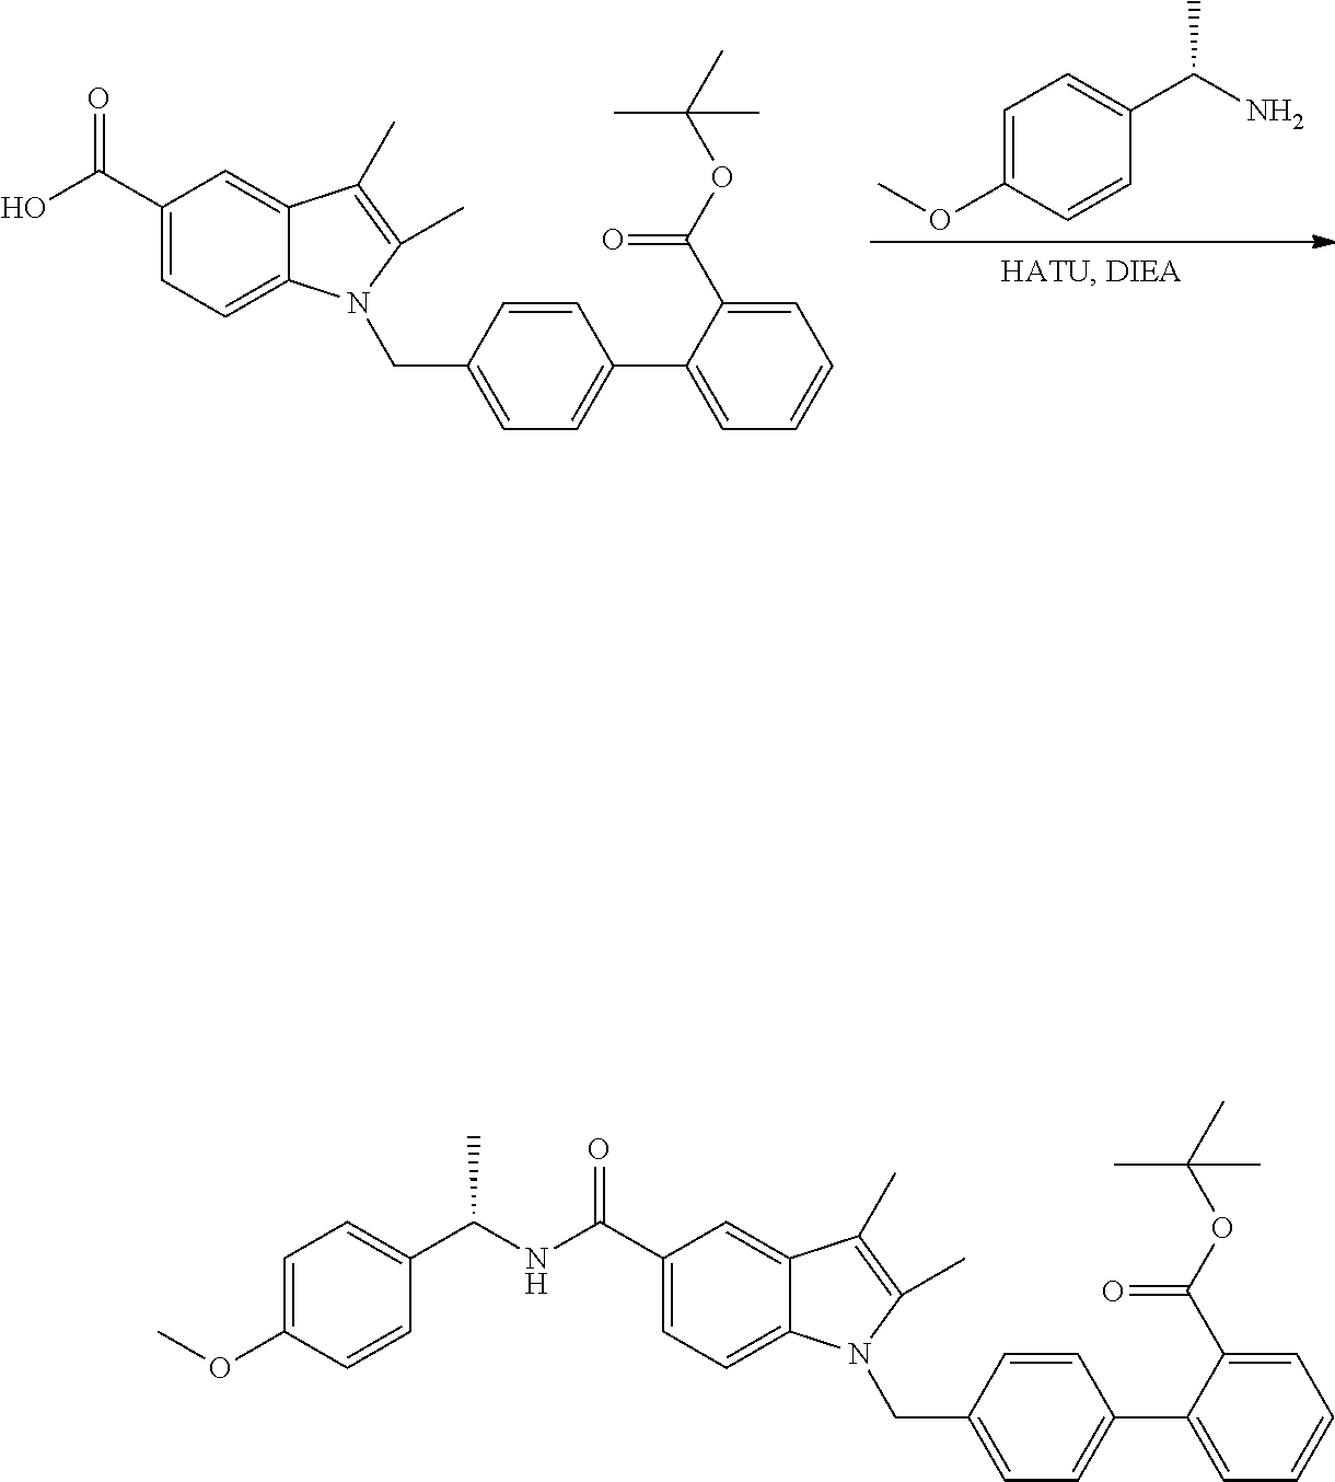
C1(C(=O)O)=CC=C2C(=C1)C(C)=C(C)N2CC1=CC=C(C2=CC=CC=C2C(OC(C)(C)C)=O)C=C1.C1=C(OC)C=CC(C(N)C)=C1.C1(C(=O)NC(C2=CC=C(OC)C=C2)C)=CC=C2C(=C1)C(C)=C(C)N2CC1=CC=C(C2=CC=CC=C2C(OC(C)(C)C)=O)C=C1
